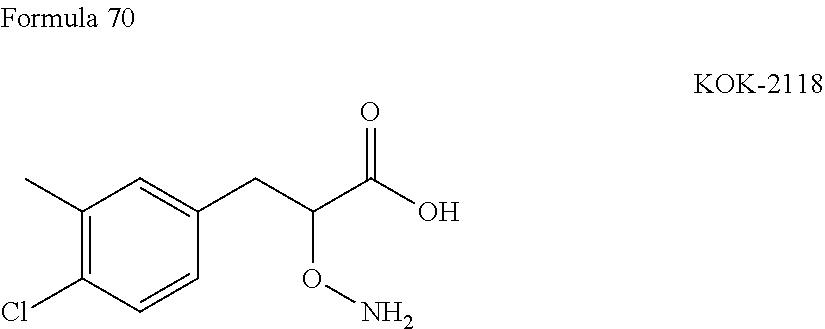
ClC1=C(C)C=C(CC(C(O)=O)ON)C=C1
